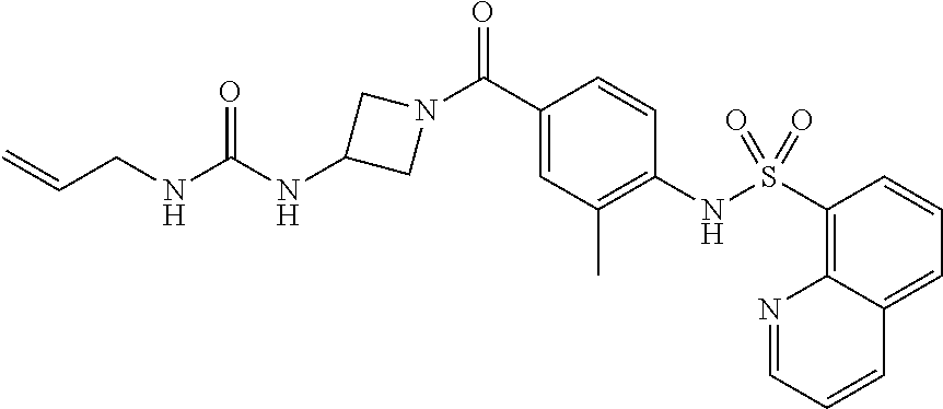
C1(C(N2CC(NC(NCC=C)=O)C2)=O)=CC(C)=C(NS(C2=C3C(=CC=C2)C=CC=N3)(=O)=O)C=C1
